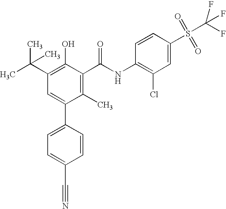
C1(C)=C(C(NC2=C(Cl)C=C(S(C(F)(F)F)(=O)=O)C=C2)=O)C(O)=C(C(C)(C)C)C=C1C1=CC=C(C#N)C=C1
